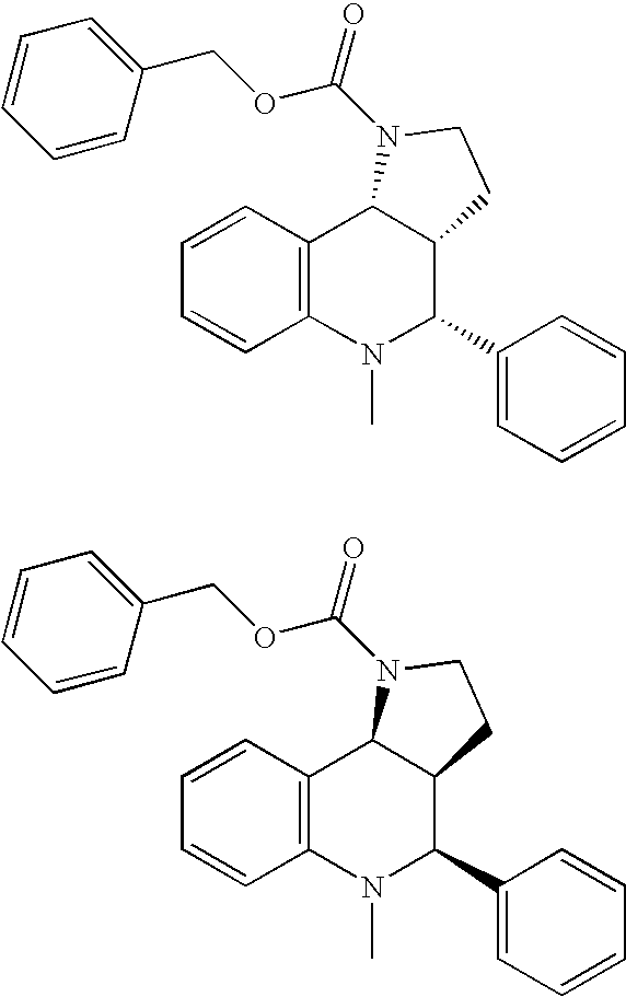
C1=CC2=C(C=C1)N(C)C(C1=CC=CC=C1)C1C2N(C(=O)OCC2=CC=CC=C2)CC1.C1=CC2=C(C=C1)N(C)C(C1=CC=CC=C1)C1C2N(C(=O)OCC2=CC=CC=C2)CC1
